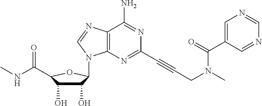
C1(O)C(O)C(C(NC)=O)OC1N1C2=C(C(N)=NC(C#CCN(C(=O)C3=CN=CN=C3)C)=N2)N=C1
